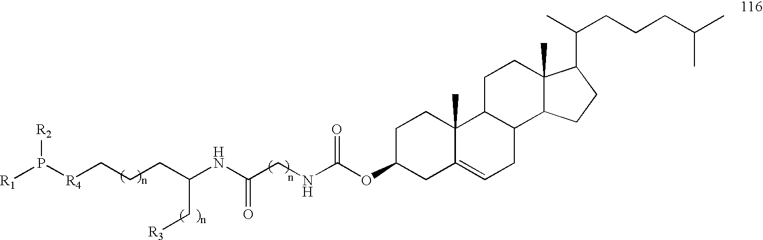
[R1]P([R4]CCCC(NC(=O)CNC(OC1CC2=CCC3C(C2(C)CC1)CCC1(C)C3CCC1C(CCCC(C)C)C)=O)C[R3])[R2]
